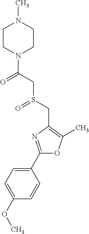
C1(C2=NC(CS(=O)CC(=O)N3CCN(C)CC3)=C(C)O2)=CC=C(OC)C=C1
